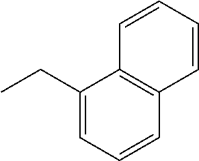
C1(CC)=CC=CC2=C1C=CC=C2
